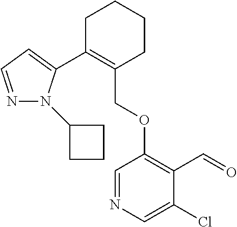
C1C(C2=CC=NN2C2CCC2)=C(COC2=C(C=O)C(Cl)=CN=C2)CCC1
